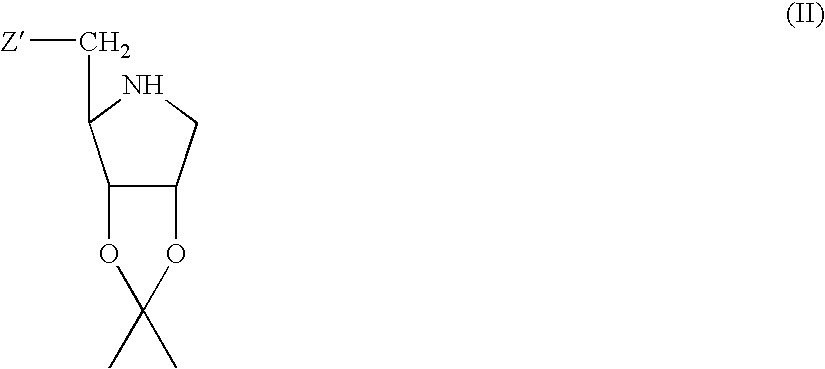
C12C(CNC1C[Z])OC(C)(C)O2
